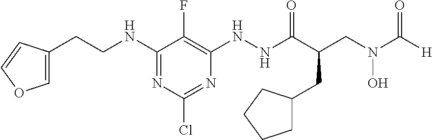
N(C1=NC(Cl)=NC(NNC(C(CN(C([H])=O)O)CC2CCCC2)=O)=C1F)CCC1=COC=C1
